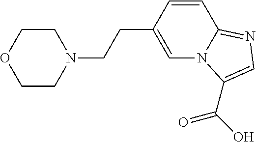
C1CN(CCC2=CN3C(=NC=C3C(=O)O)C=C2)CCO1
